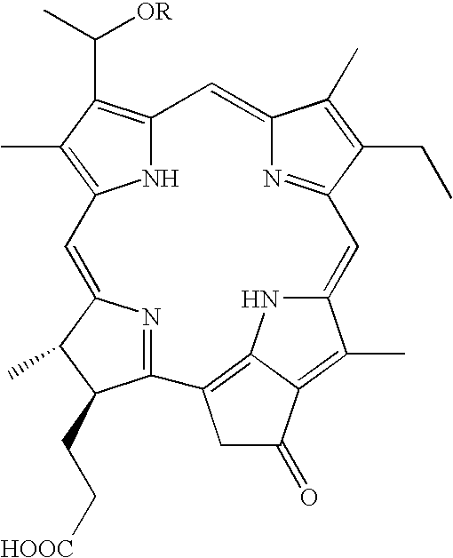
N1C2=C(C)C(C(C)[OR])=C1C=C1N=C(C=C3C(C)=C4C(=O)CC(=C4N3)C3=NC(=C2)C(C)C3CC[HOOC])C(CC)=C1C
